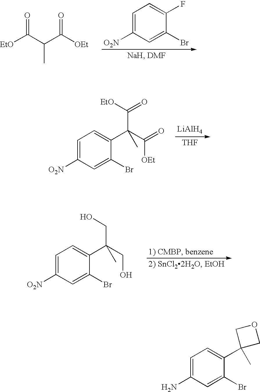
C1=C([O2N])C=C(Br)C(F)=C1.[EtO]C(C(C([OEt])=O)C)=O.[LiAlH4].[THF].C1=C([O2N])C=C(Br)C(C(C([OEt])=O)(C)C(=O)[EtO])=C1.C1=C([O2N])C=C(Br)C(C(CO)(C)CO)=C1.C1=C(N)C=C(Br)C(C2(C)COC2)=C1
